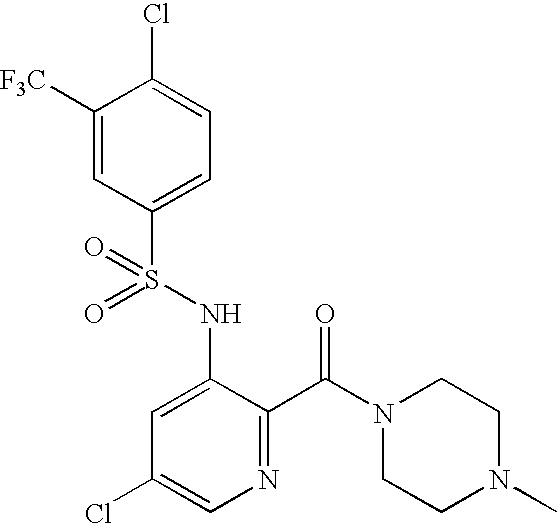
C1([F3C])=CC(S(NC2=CC(Cl)=CN=C2C(=O)N2CCN(C)CC2)(=O)=O)=CC=C1Cl
